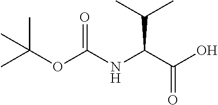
CC(OC(NC(C(O)=O)C(C)C)=O)(C)C
